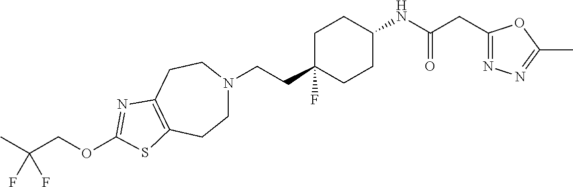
C(CC1(F)CCC(NC(CC2=NN=C(C)O2)=O)CC1)N1CCC2=C(CC1)N=C(OCC(C)(F)F)S2
